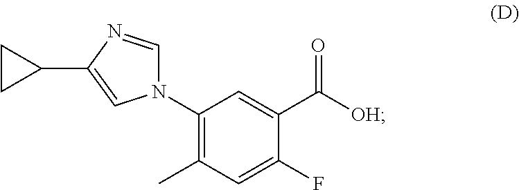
N1(C2=C(C)C=C(F)C(C([OH])=O)=C2)C=NC(C2CC2)=C1
